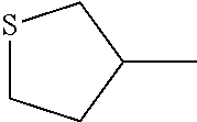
S1CCC(C)C1
